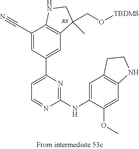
C1(C#N)=CC(C2=CC=NC(NC3=CC4=C(C=C3OC)NCC4)=N2)=CC2=C1NCC2(CO[TBDMS])C.[RS]
